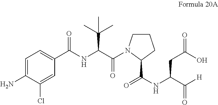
C1=C(N)C(Cl)=CC(C(NC(C(N2CCCC2C(=O)NC(C([H])=O)CC(O)=O)=O)C(C)(C)C)=O)=C1
